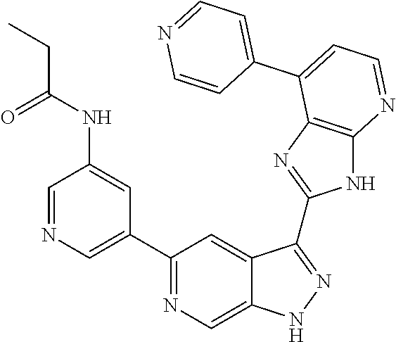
C1=NC=C(C2=NC=C3C(=C2)C(C2=NC4=C(N2)N=CC=C4C2=CC=NC=C2)=NN3)C=C1NC(CC)=O
